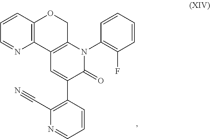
C1(N2C3=C(C=C(C4=C(C#N)N=CC=C4)C2=O)C2=C(C=CC=N2)OC3)=C(F)C=CC=C1
